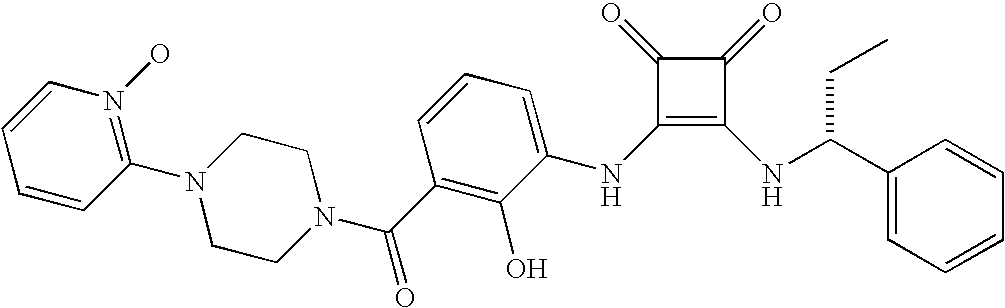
N1(C2=N(O)C=CC=C2)CCN(C(C2=C(O)C(NC3=C(NC(C4=CC=CC=C4)CC)C(=O)C3=O)=CC=C2)=O)CC1
